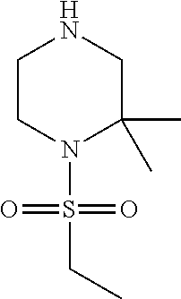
C1CN(S(=O)(=O)CC)C(C)(C)CN1
